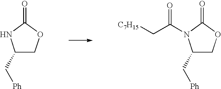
C1(C[Ph])COC(=O)N1.C1(C[Ph])COC(=O)N1C(C[C7H15])=O
